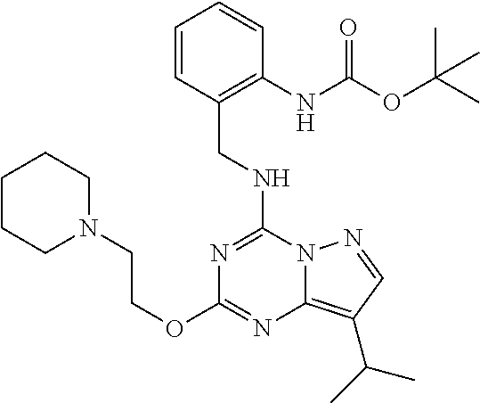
C(NC1=NC(OCCN2CCCCC2)=NC2=C(C(C)C)C=NN12)C1=C(NC(OC(C)(C)C)=O)C=CC=C1
